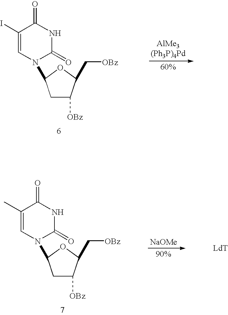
C1(I)=CN(C2OC(C[OBz])C([OBz])C2)C(=O)NC1=O.[NaOMe].C1(C)=CN(C2OC(C[OBz])C([OBz])C2)C(=O)NC1=O.[LdT]
